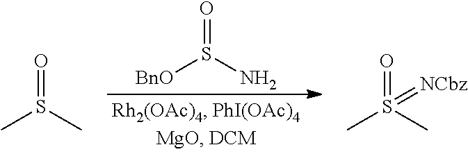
[BnO]S(N)=O.CS(C)=O.CS(C)(=O)=[NCbz]
